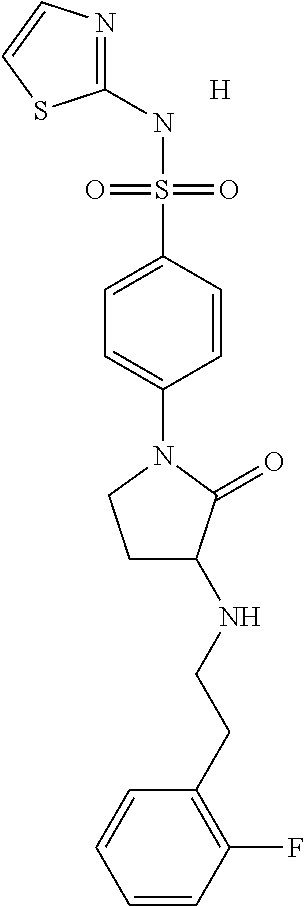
C1=C(S(NC2=NC=CS2)(=O)=O)C=CC(N2CCC(NCCC3=C(F)C=CC=C3)C2=O)=C1.[H]
